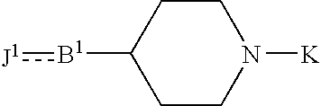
C1CN([K])CCC1[B1]:[J1]
